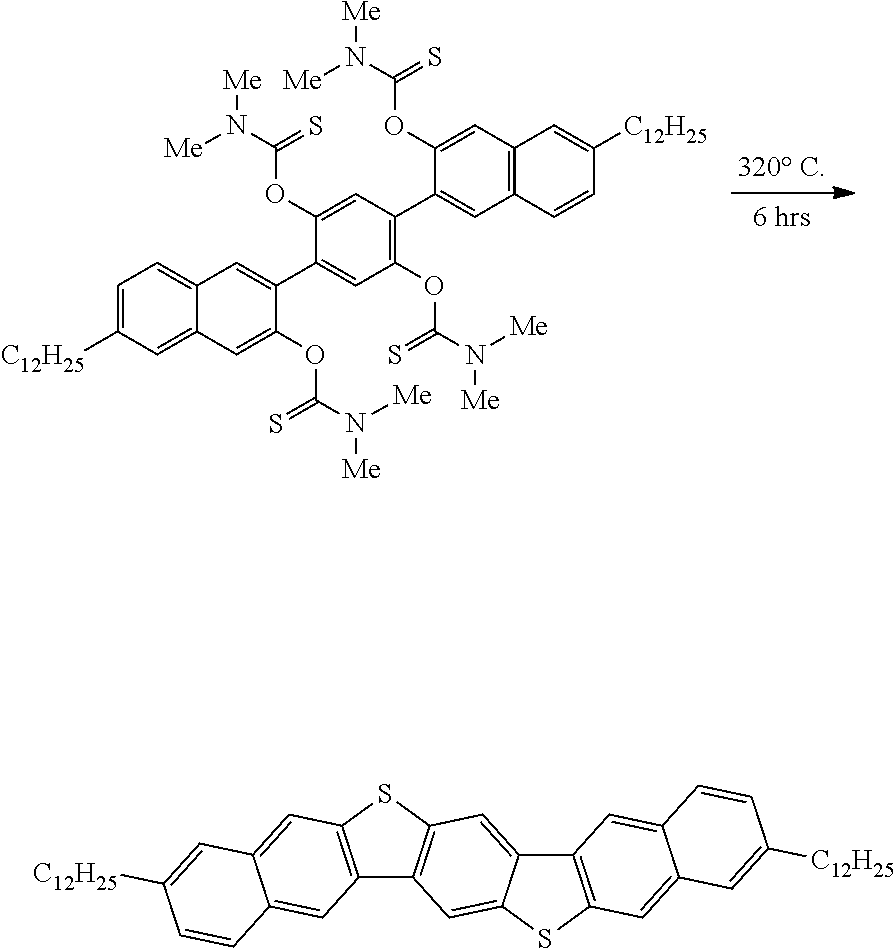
C1=C([C12H25])C=C2C(=C1)C=C(C1=CC(OC(=S)N([Me])[Me])=C(C3=CC4=C(C=C3OC(N([Me])[Me])=S)C=C([C12H25])C=C4)C=C1OC(N([Me])[Me])=S)C(OC(N([Me])[Me])=S)=C2.C12=C(SC3=C1C=C1C(=C3)C3=C(S1)C=C1C(=C3)C=CC([C12H25])=C1)C=C1C(=C2)C=CC([C12H25])=C1
